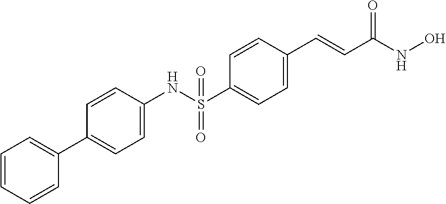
C1=CC(NS(C2=CC=C(C=CC(NO)=O)C=C2)(=O)=O)=CC=C1C1=CC=CC=C1
